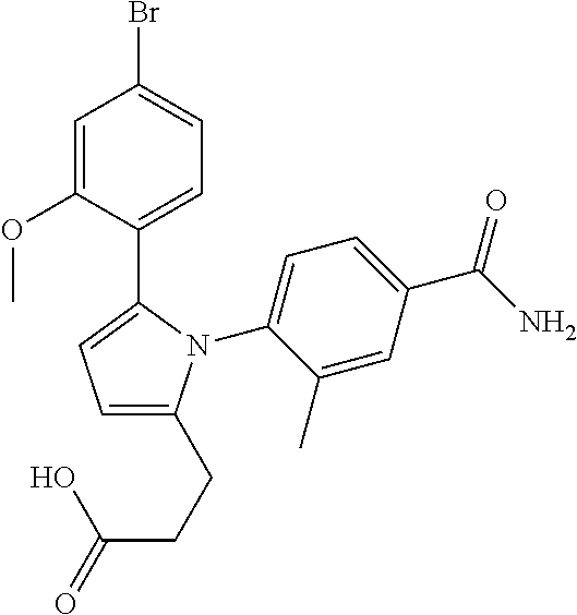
C1=C(OC)C(C2=CC=C(CCC(=O)O)N2C2=CC=C(C(N)=O)C=C2C)=CC=C1Br
